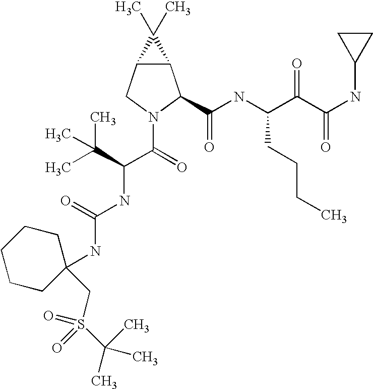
C1(CS(C(C)(C)C)(=O)=O)(NC(NC(C(=O)N2C(C(=O)NC(C(C(NC3CC3)=O)=O)CCCC)C3C(C2)C3(C)C)C(C)(C)C)=O)CCCCC1
